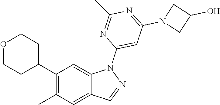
CC1=C(C2CCOCC2)C=C2C(=C1)C=NN2C1=CC(N2CC(O)C2)=NC(C)=N1
